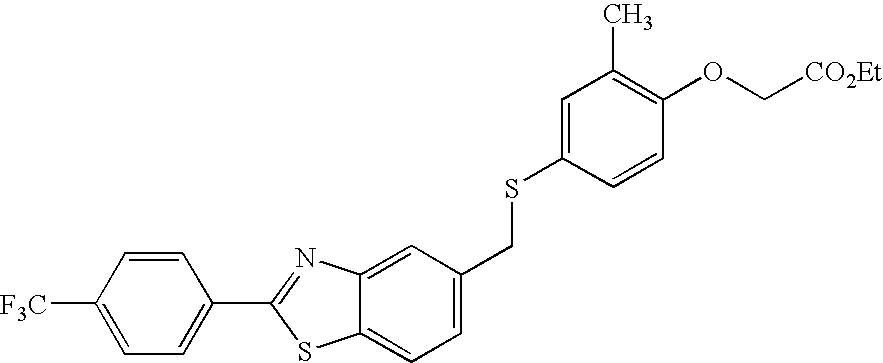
C1([F3C])=CC=C(C2=NC3=CC(CSC4=CC(C)=C(OC[CO2Et])C=C4)=CC=C3S2)C=C1
